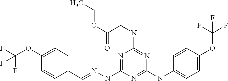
C1(C=NNC2=NC(NCC(OCC)=O)=NC(NC3=CC=C(OC(F)(F)F)C=C3)=N2)=CC=C(OC(F)(F)F)C=C1
